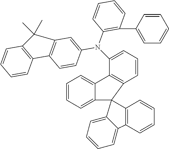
C1=CC=C2C(=C1)C1=C(C=CC=C1N(C1=CC3=C(C=C1)C1=C(C=CC=C1)C3(C)C)C1=C(C3=CC=CC=C3)C=CC=C1)C21C2=C(C=CC=C2)C2=CC=CC=C12
